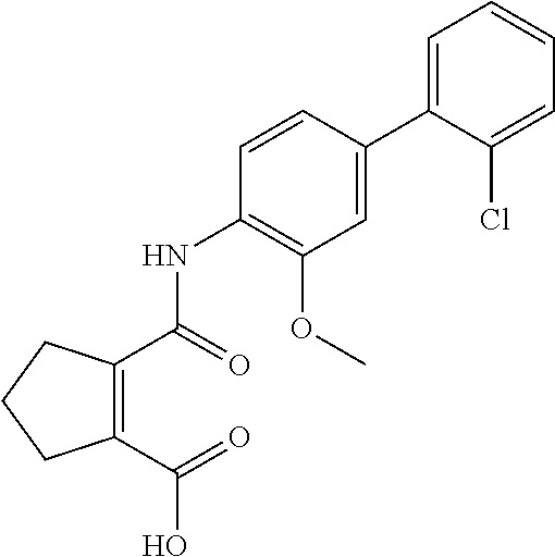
C1=C(Cl)C(C2=CC(OC)=C(NC(=O)C3=C(C(=O)O)CCC3)C=C2)=CC=C1
